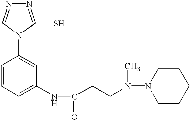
N1=C(S)N(C2=CC(NC(CCN(N3CCCCC3)C)=O)=CC=C2)C=N1
